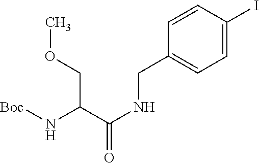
[Boc]NC(C(NCC1=CC=C(I)C=C1)=O)COC
